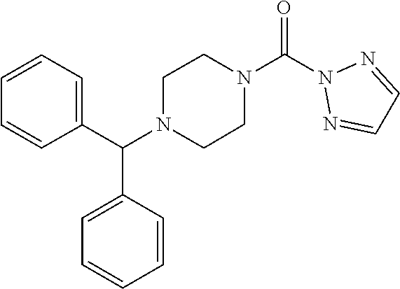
O=C(N1N=CC=N1)N1CCN(C(C2=CC=CC=C2)C2=CC=CC=C2)CC1
